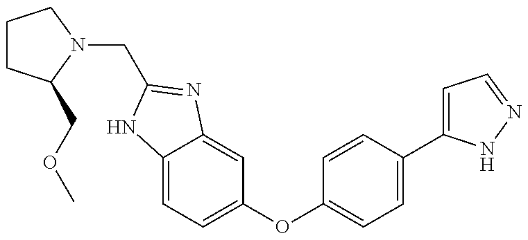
C(C1=NC2=CC(OC3=CC=C(C4=CC=NN4)C=C3)=CC=C2N1)N1C(COC)CCC1
